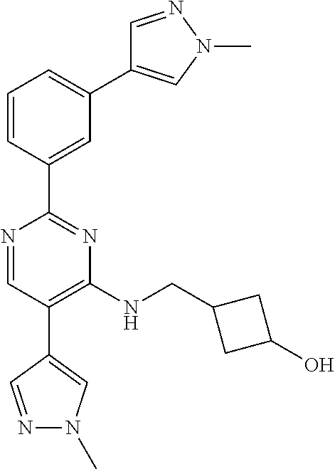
N1=CC(C2=CN(C)N=C2)=C(NCC2CC(O)C2)N=C1C1=CC(C2=CN(C)N=C2)=CC=C1
